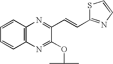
C12=C(N=C(OC(C)C)C(C=CC3=NC=CS3)=N1)C=CC=C2
